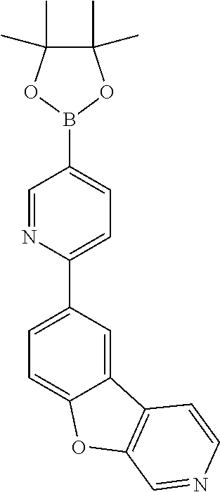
C1(C2=CC=C(B3OC(C)(C)C(C)(C)O3)C=N2)=CC=C2C(=C1)C1=C(O2)C=NC=C1
